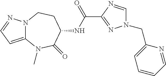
C1=NC(C(NC2C(=O)N(C)C3=CC=NN3CC2)=O)=NN1CC1=CC=CC=N1
